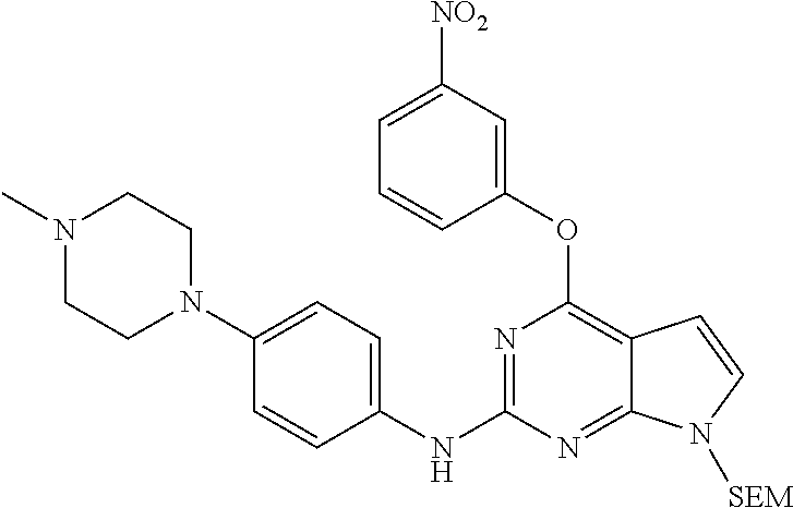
N1=C(NC2=CC=C(N3CCN(C)CC3)C=C2)N=C2C(=C1OC1=CC([NO2])=CC=C1)C=CN2[SEM]
